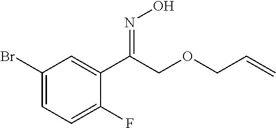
C1(Br)=CC=C(F)C(C(=NO)COCC=C)=C1
